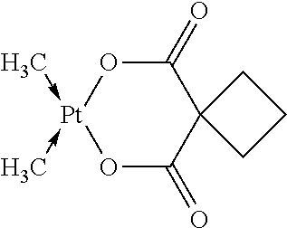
C1(=O)O[Pt](-C)(-C)OC(=O)C12CCC2
